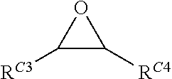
O1C([RC3])C1[RC4]
